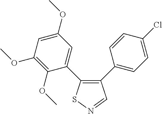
C1(OC)=C(OC)C(C2=C(C3=CC=C(Cl)C=C3)C=NS2)=CC(OC)=C1
